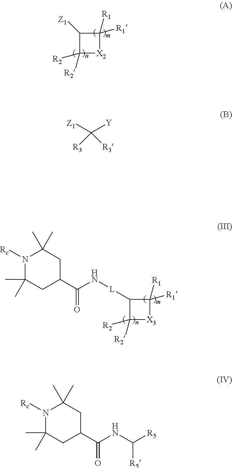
C1([Z1])C([R2])([R2])[X2]C1([R1])[R1].C1([L]NC(C2CC(C)(C)N([Rc])C(C)(C)C2)=O)C([R2])([R2])[X3]C1([R1])[R1].[Z1]C([R3])([Y])[R3].C(NC(C1CC(C)(C)N([Rc])C(C)(C)C1)=O)([R5])[R5]
